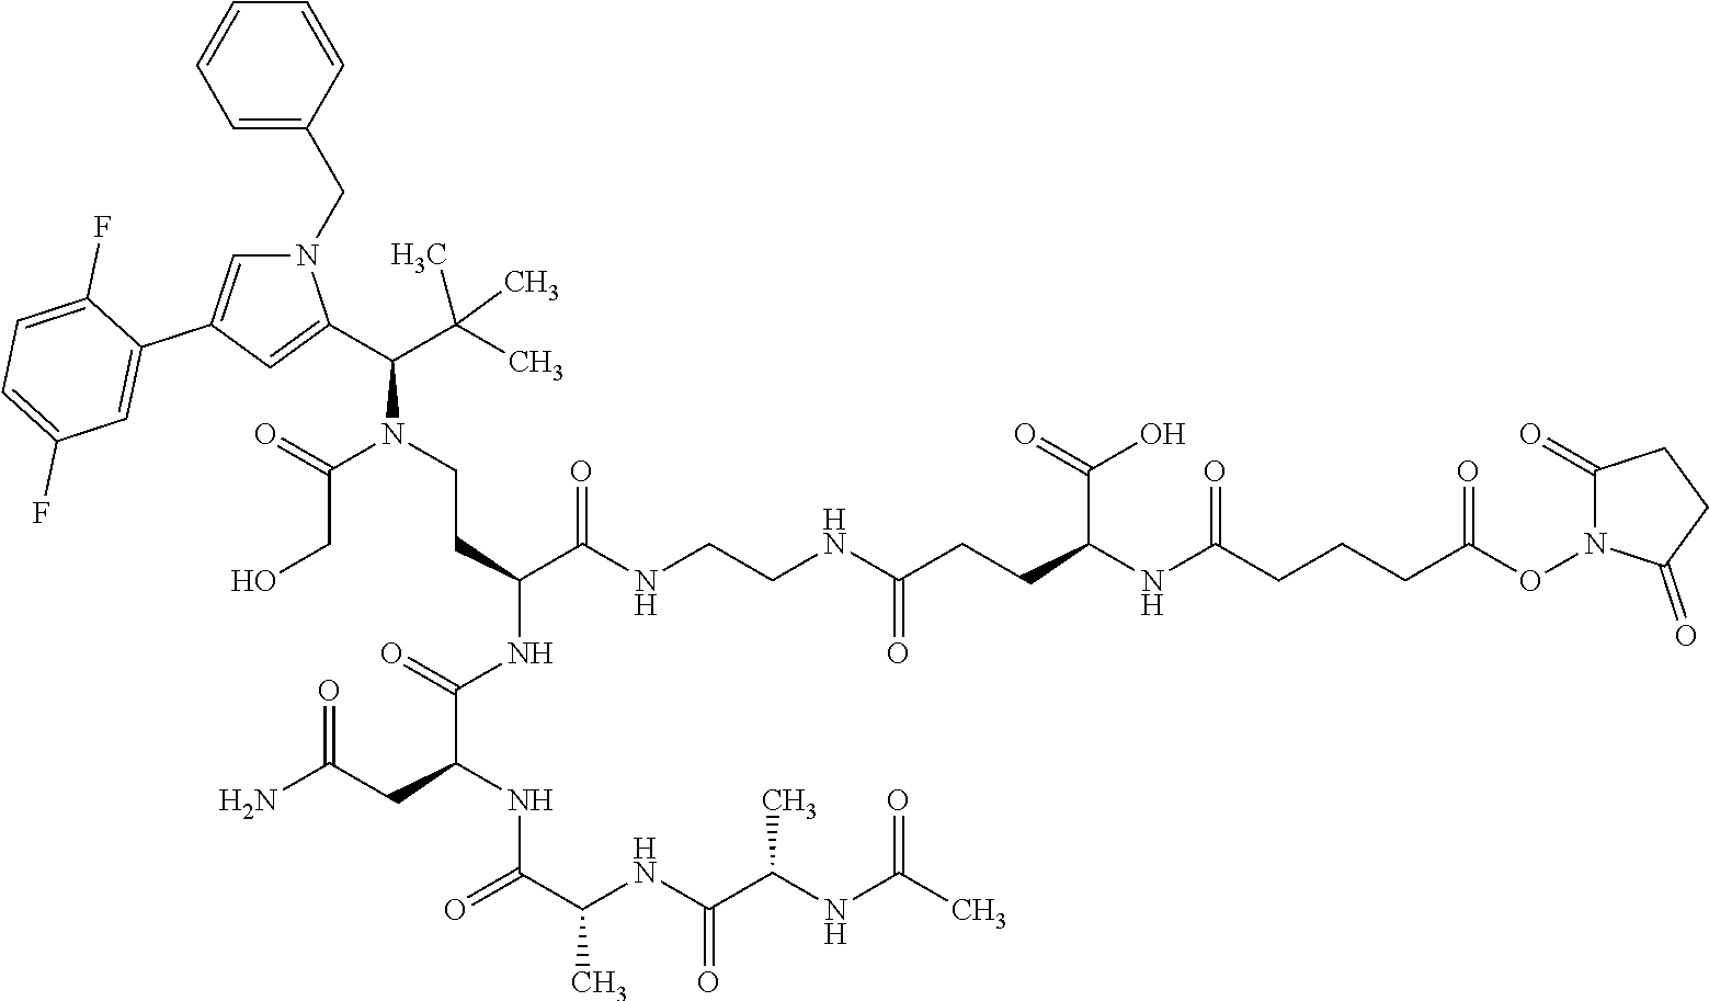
N1(CC2=CC=CC=C2)C=C(C2=CC(F)=CC=C2F)C=C1C(C(C)(C)C)N(CCC(C(NCCNC(=O)CCC(NC(CCCC(ON1C(=O)CCC1=O)=O)=O)C(=O)O)=O)NC(C(NC(C(NC(C(NC(C)=O)C)=O)C)=O)CC(N)=O)=O)C(=O)CO
